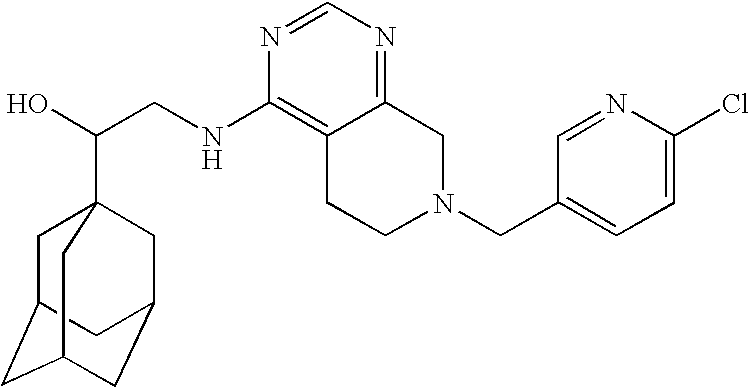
C(CNC1=C2C(=NC=N1)CN(CC1=CC=C(Cl)N=C1)CC2)(O)C12CC3CC(CC(C1)C3)C2
